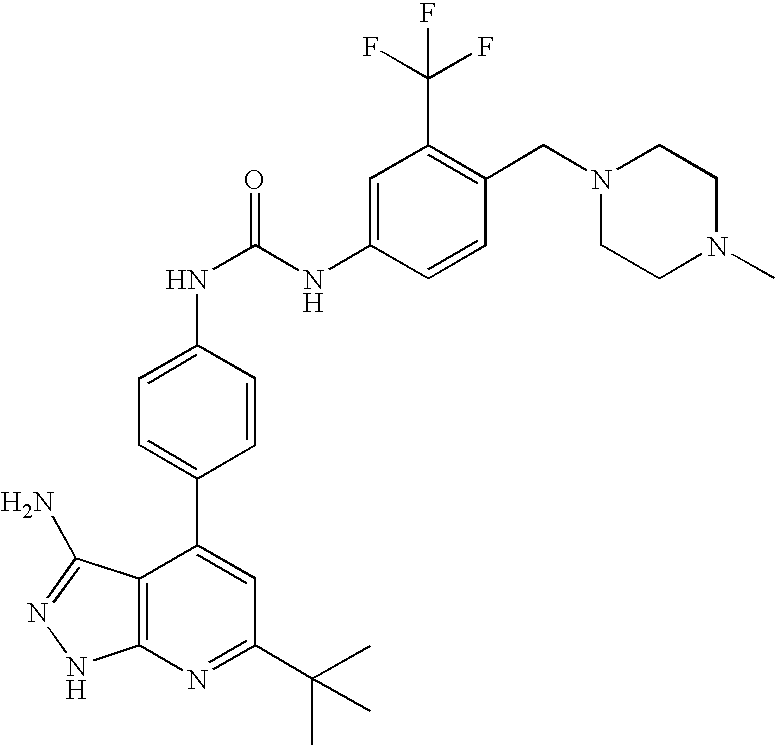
C1(C(C)(C)C)=NC2=C(C(C3=CC=C(NC(=O)NC4=CC(C(F)(F)F)=C(CN5CCN(C)CC5)C=C4)C=C3)=C1)C(N)=NN2
